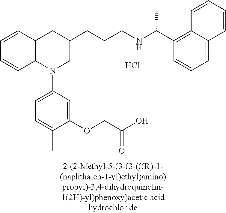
Cl.C1=CC2=C(C=C1)N(C1=CC=C(C)C(OCC(O)=O)=C1)CC(CCCNC(C1=C3C(=CC=C1)C=CC=C3)C)C2
